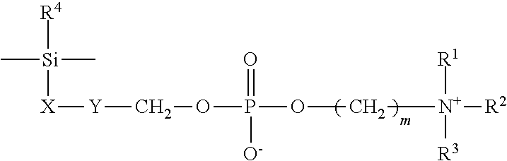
[R4][Si](C)(C)[X][Y]COP(OC[N+]([R1])([R3])[R2])(=O)[O-]
